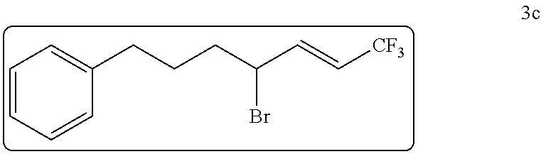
C1=CC=CC(CCCC(C=C[CF3])Br)=C1
